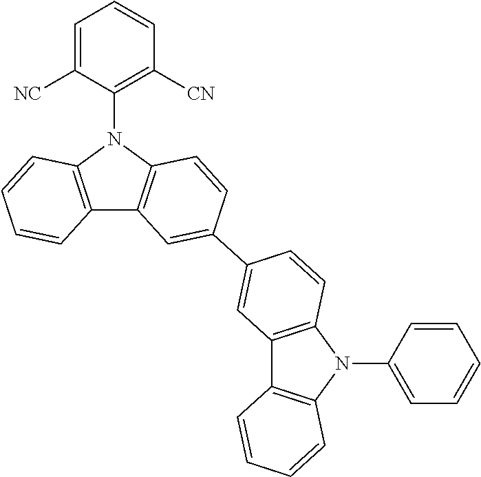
C1=C([NC])C(N2C3=C(C4=C2C=CC(C2=CC5=C(N(C6=CC=CC=C6)C6=C5C=CC=C6)C=C2)=C4)C=CC=C3)=C([CN])C=C1
